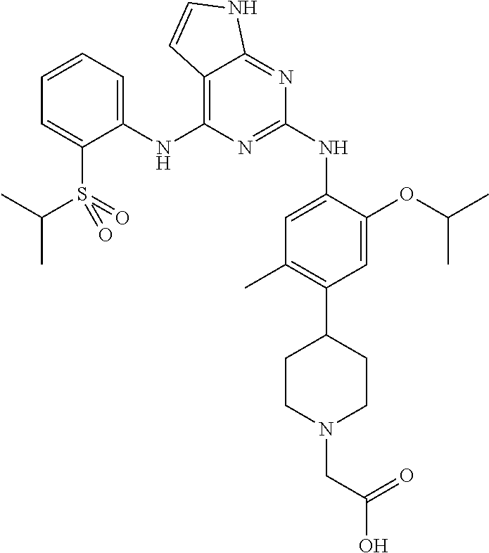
C1(NC2=C3C(=NC(NC4=CC(C)=C(C5CCN(CC(O)=O)CC5)C=C4OC(C)C)=N2)NC=C3)=CC=CC=C1S(=O)(=O)C(C)C
